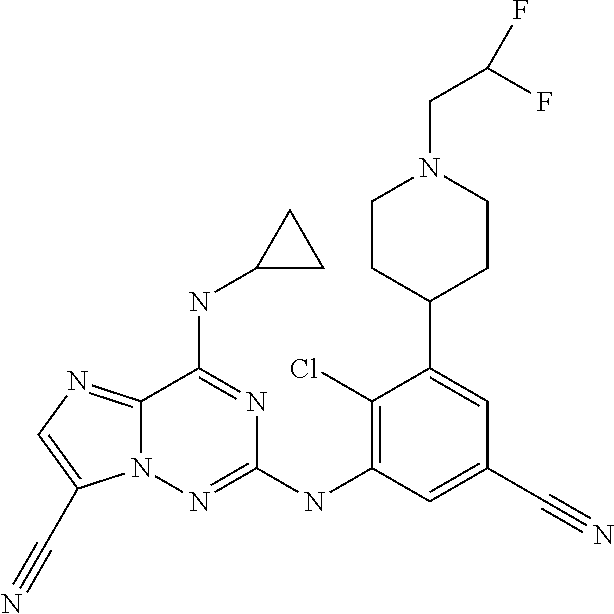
N12C(=NC=C1C#N)C(NC1CC1)=NC(NC1=C(Cl)C(C3CCN(CC(F)F)CC3)=CC(C#N)=C1)=N2
